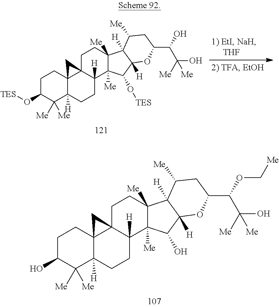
C1C(O[TES])C([Me])([Me])C2([H])C3(C1)C1(C([H])(CC2)C2([Me])C([Me])(CC1)C1([H])C([H])(C2O[TES])OC(C(O)C(O)([Me])[Me])CC1[Me])C3.C1C(O)C([Me])([Me])C2([H])C3(C1)C1(C([H])(CC2)C2([Me])C([Me])(CC1)C1([H])C([H])(C2O)OC(C(OC[Me])C(O)([Me])[Me])CC1[Me])C3
